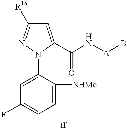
C1=C(N2C(C(N[A]B)=O)=CC([R1a])=N2)C([NHMe])=CC=C1F
